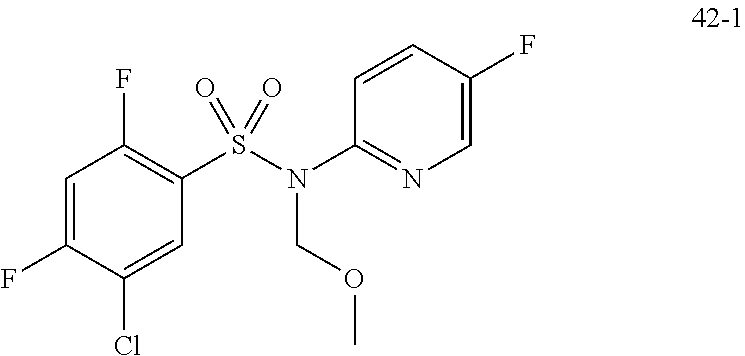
C1=C(F)C(Cl)=CC(S(=O)(=O)N(COC)C2=NC=C(F)C=C2)=C1F
